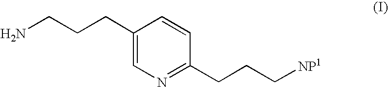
C1(CCCN)=CN=C(CCC[NP1])C=C1
